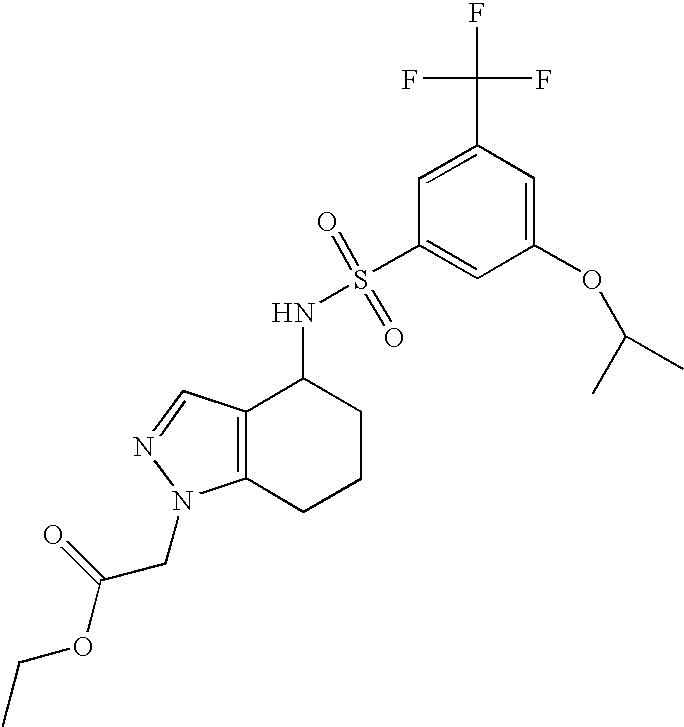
C12=C(C=NN1CC(OCC)=O)C(NS(=O)(=O)C1=CC(OC(C)C)=CC(C(F)(F)F)=C1)CCC2
